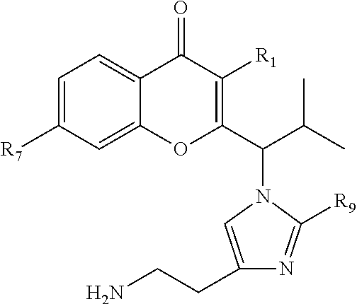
C1=C([R7])C=C2C(=C1)C(=O)C([R1])=C(C(C(C)C)N1C=C(CCN)N=C1[R9])O2
